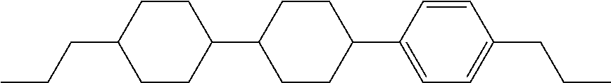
C1CC(C2CCC(C3=CC=C(CCC)C=C3)CC2)CCC1CCC
